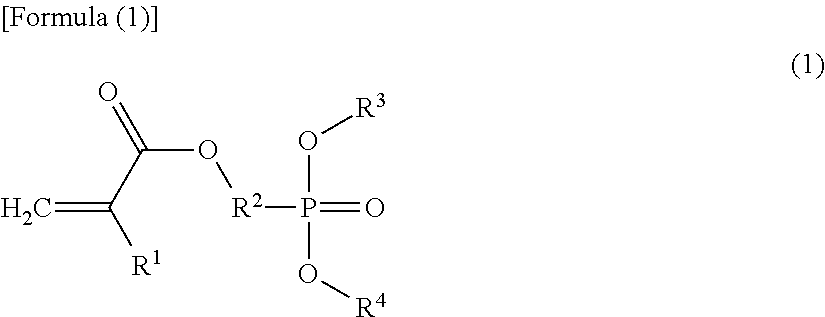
[R1]C(C(O[R2]P(O[R3])(O[R4])=O)=O)=C
